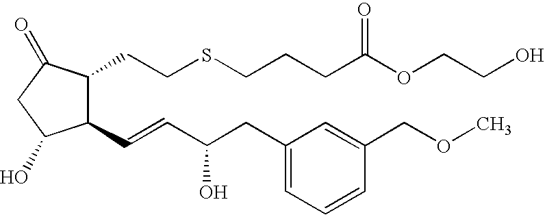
C1(C=CC(CC2=CC=CC(COC)=C2)O)C(CCSCCCC(OCCO)=O)C(=O)CC1O
